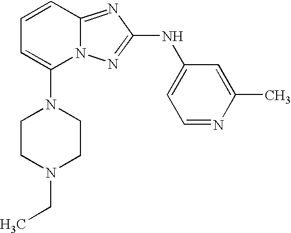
N1(C2=CC=CC3=NC(NC4=CC=NC(C)=C4)=NN23)CCN(CC)CC1
